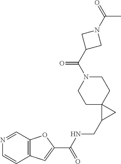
C12=C(C=C(C(NCC3CC34CCN(C(C3CN(C(C)=O)C3)=O)CC4)=O)O1)C=CN=C2
